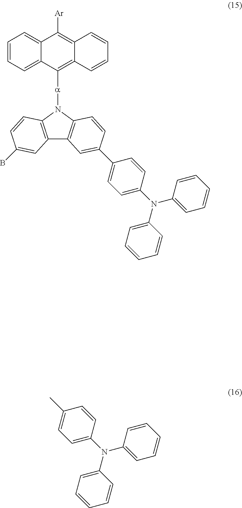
C1=CC=C2C(=C1)C([Ar])=C1C(=C2[a]N2C3=C(C4=C2C=CC(C2=CC=C(N(C5=CC=CC=C5)C5=CC=CC=C5)C=C2)=C4)C=C(B)C=C3)C=CC=C1.CC1=CC=C(N(C2=CC=CC=C2)C2=CC=CC=C2)C=C1
